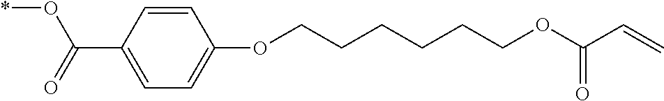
C1=C(C(=O)O*)C=CC(OCCCCCCOC(C=C)=O)=C1
